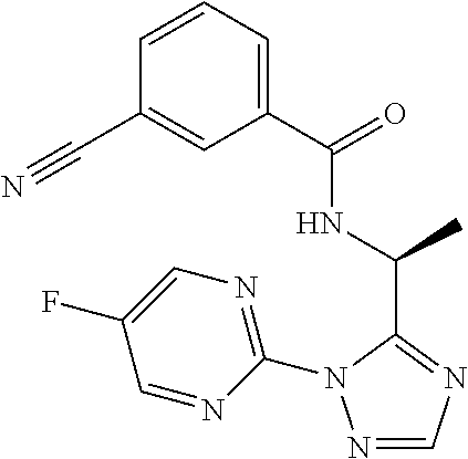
C1(C(=O)NC(C)C2=NC=NN2C2=NC=C(F)C=N2)=CC=CC(C#N)=C1
